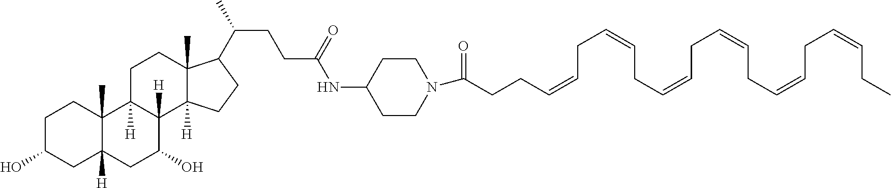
C1C(O)CC2([H])C(C)(C1)C1([H])C([H])(C(O)C2)C2([H])C(C)(CC1)C(C(CCC(NC1CCN(C(=O)CCC=CCC=CCC=CCC=CCC=CCC=CCC)CC1)=O)C)CC2
